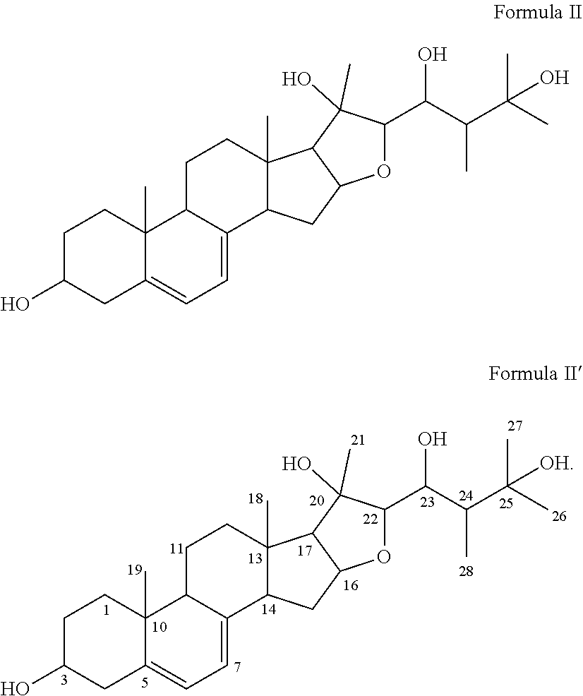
C12=CC=C3C(C)(C1CCC1(C)C2CC2C1C(O)(C)C(C(C(C(C)(C)[OH])C)O)O2)CCC(O)C3.C12=CC=C3C(C)(C1CCC1(C)C2CC2C1C(O)(C)C(C(C(C(C)(C)O)C)O)O2)CCC(O)C3
